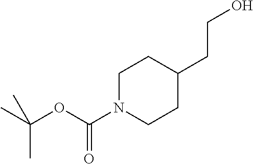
C(CO)C1CCN(C(OC(C)(C)C)=O)CC1
